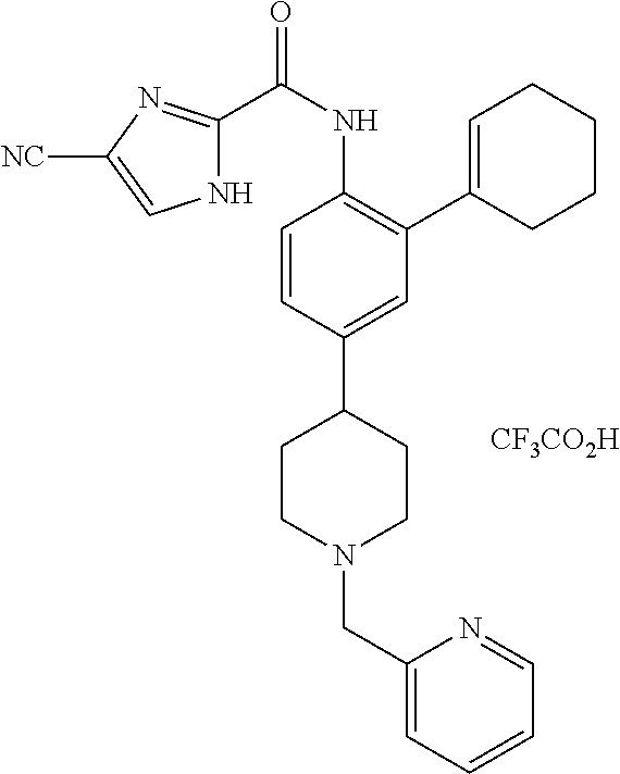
N1C(C(NC2=C(C3=CCCCC3)C=C(C3CCN(CC4=CC=CC=N4)CC3)C=C2)=O)=NC([NC])=C1.[CF3CO2H]
